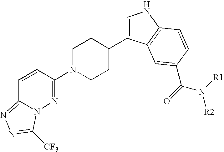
N1(C2=NN3C(=NN=C3[CF3])C=C2)CCC(C2=CNC3=C2C=C(C(=O)N([R1])[R2])C=C3)CC1
